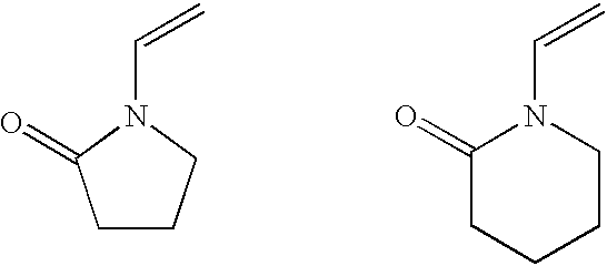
C1CCN(C=C)C1=O.C1(=O)CCCCN1C=C
